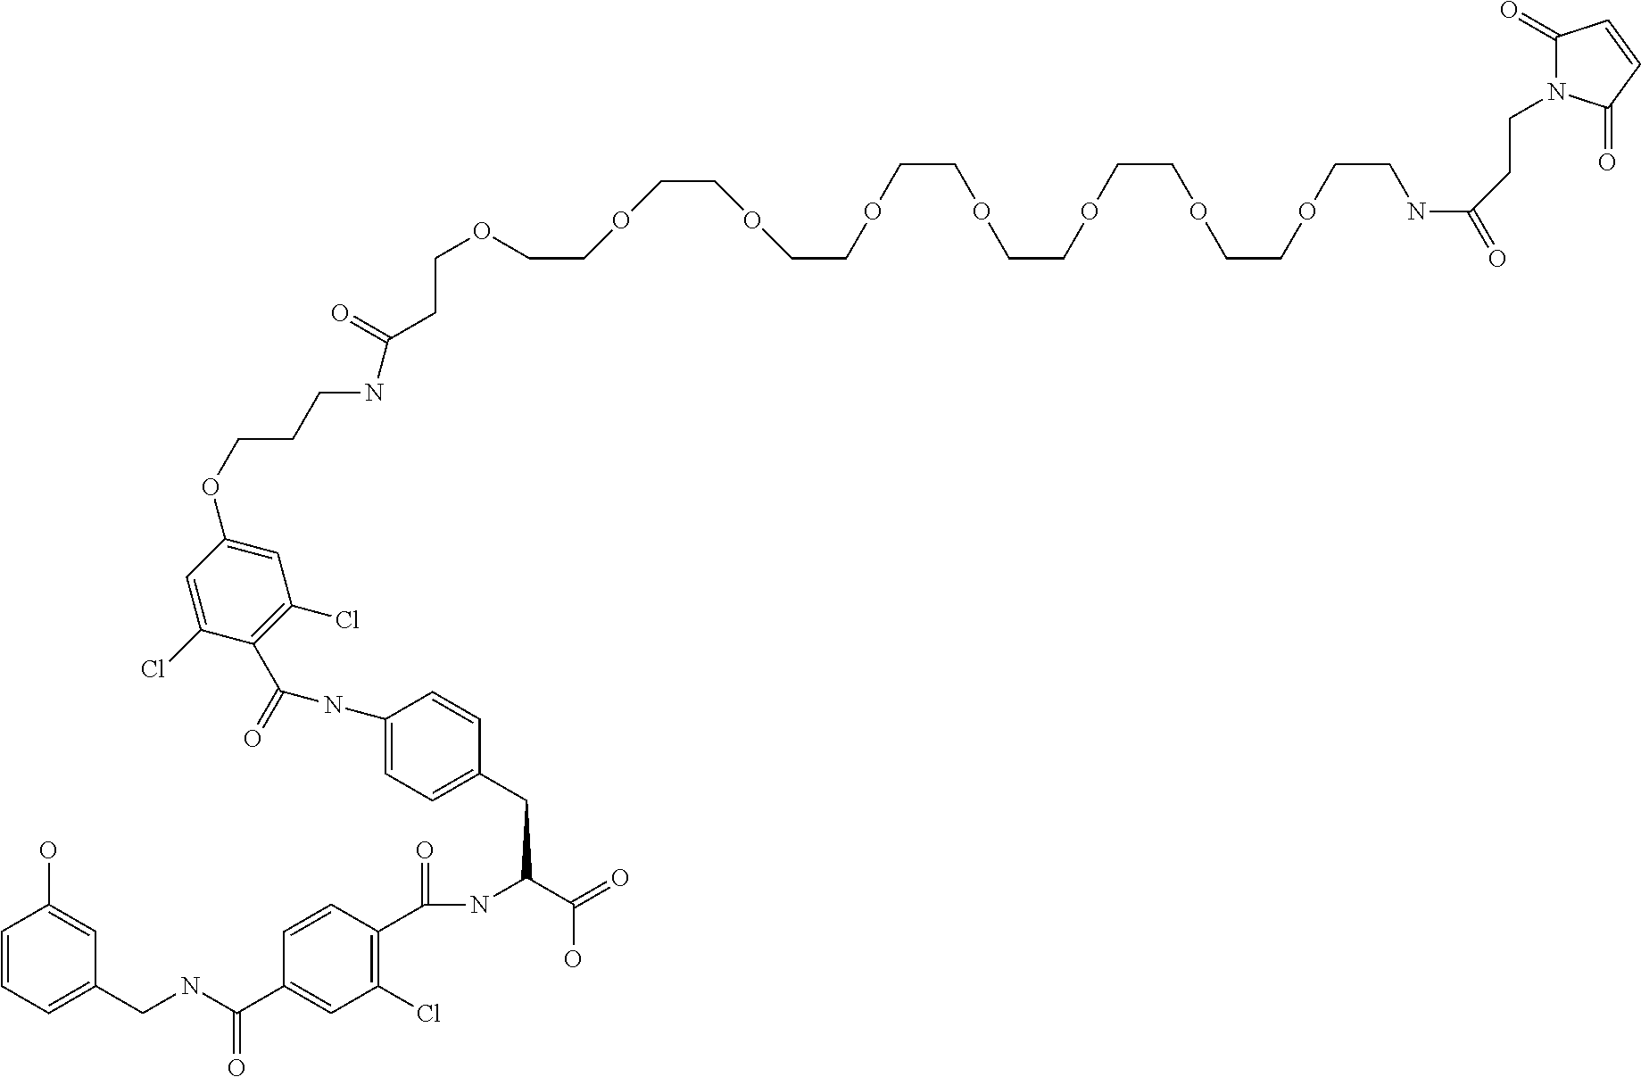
C(COCCOCCOCCOCCOCCOCCOCCOCCNC(=O)CCN1C(=O)C=CC1=O)C(NCCCOC1=CC(Cl)=C(C(=O)NC2=CC=C(CC(C(=O)O)NC(=O)C3=C(Cl)C=C(C(NCC4=CC=CC(O)=C4)=O)C=C3)C=C2)C(Cl)=C1)=O
